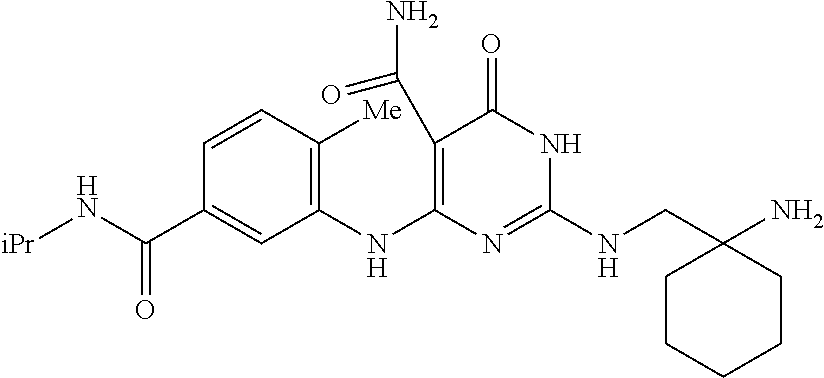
C1=CC([Me])=C(NC2=C(C(=O)N)C(=O)NC(NCC3(N)CCCCC3)=N2)C=C1C(N[iPr])=O
